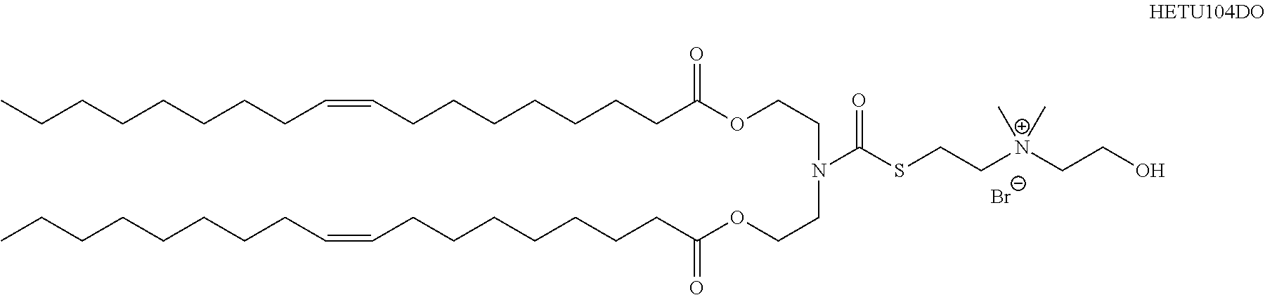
[Br-].N(C(SCC[N+](CCO)(C)C)=O)(CCOC(CCCCCCCC=CCCCCCCCC)=O)CCOC(CCCCCCCC=CCCCCCCCC)=O
